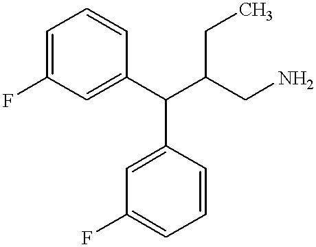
C1=C(F)C=C(C(C2=CC(F)=CC=C2)C(CC)CN)C=C1
